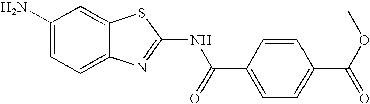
C1(N)=CC=C2C(=C1)SC(NC(=O)C1=CC=C(C(OC)=O)C=C1)=N2
